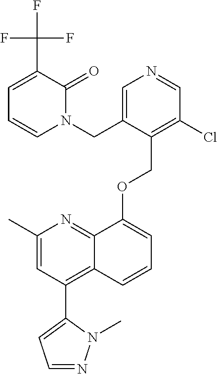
C1(C)=CC(C2=CC=NN2C)=C2C(=N1)C(OCC1=C(Cl)C=NC=C1CN1C(=O)C(C(F)(F)F)=CC=C1)=CC=C2
